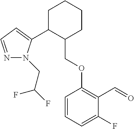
C1C(C2=CC=NN2CC(F)F)C(COC2=C(C=O)C(F)=CC=C2)CCC1
